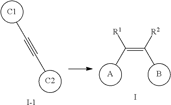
C(C)#CC.[C1].[C2].[I-].[A].B.CC(=C([R2])C)[R1].I
